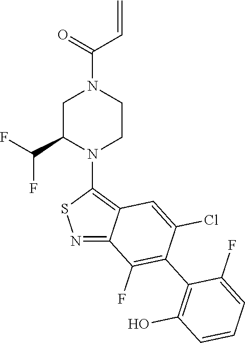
C(N1CCN(C2=C3C(=NS2)C(F)=C(C2=C(O)C=CC=C2F)C(Cl)=C3)C(C(F)F)C1)(=O)C=C
